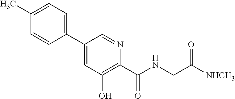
C1(C2=CC(O)=C(C(NCC([NHCH3])=O)=O)N=C2)=CC=C(C)C=C1
